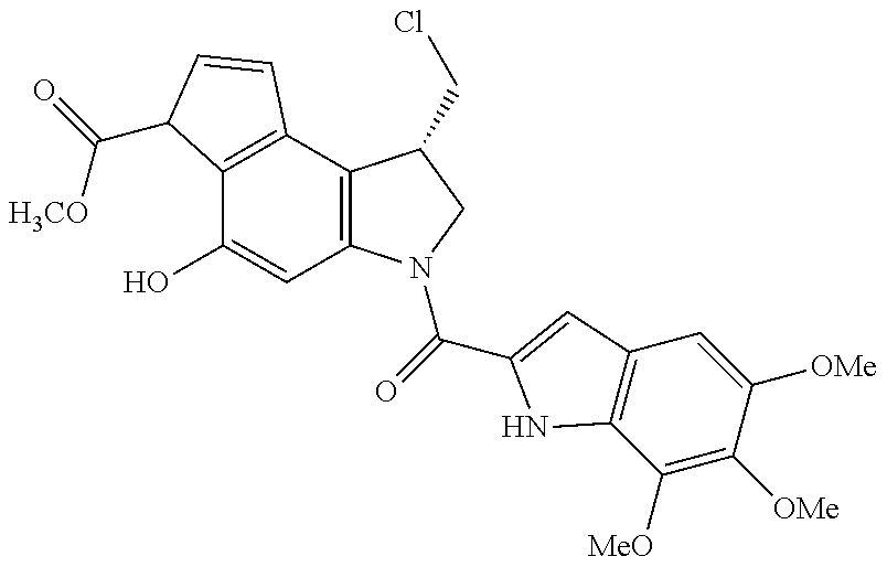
C12=C(C3=C(C=C1O)N(C(=O)C1=CC4=C(C([MeO])=C([OMe])C([OMe])=C4)N1)CC3CCl)C=CC2C([H3CO])=O
